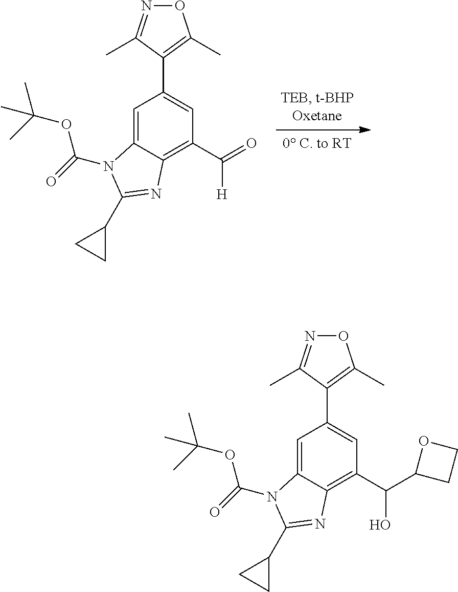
C12=CC(C3=C(C)ON=C3C)=CC(C(O)C3CCO3)=C1N=C(C1CC1)N2C(=O)OC(C)(C)C.C12=CC(C3=C(C)ON=C3C)=CC(C([H])=O)=C1N=C(C1CC1)N2C(=O)OC(C)(C)C
